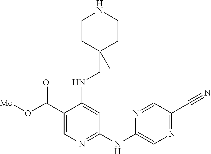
N1=CC(C#N)=NC=C1NC1=NC=C(C(O[Me])=O)C(NCC2(C)CCNCC2)=C1
